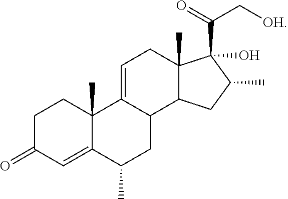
C1C(=O)C=C2C(C)(C1)C1=CCC3(C)C(C1CC2C)CC(C)C3(C(=O)C[OH])O
